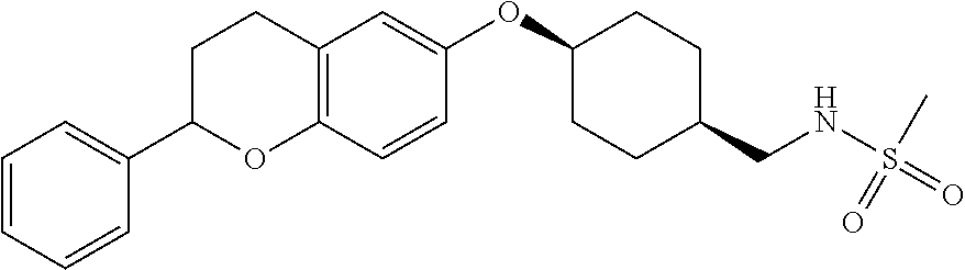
C1=CC=CC(C2OC3=C(CC2)C=C(OC2CCC(CNS(=O)(C)=O)CC2)C=C3)=C1
